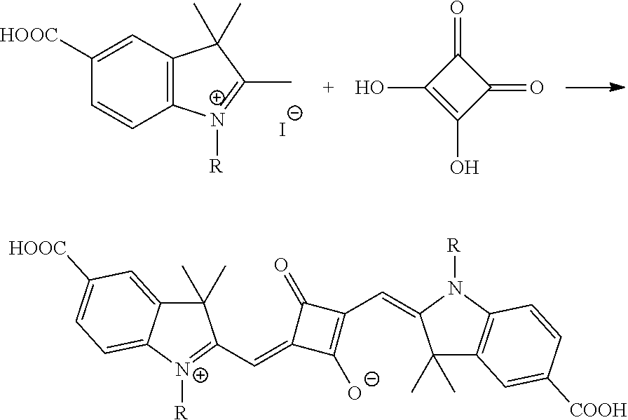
C12=C(C=C([HOOC])C=C1)C(C)(C)C(C)=[N+]2[R].[I-].C1(=O)C(O)=C(O)C1=O.C1(C)(C)C2=CC([HOOC])=CC=C2[N+]([R])=C1C=C1C([O-])=C(C=C2C(C)(C)C3=C(N2[R])C=CC([COOH])=C3)C1=O
